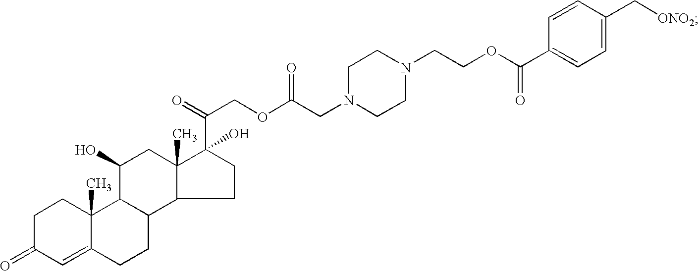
C1C(=O)C=C2C(C)(C1)C1C(CC2)C2CCC(C(COC(CN3CCN(CCOC(=O)C4=CC=C(C[ONO2])C=C4)CC3)=O)=O)(O)C2(C)CC1O
